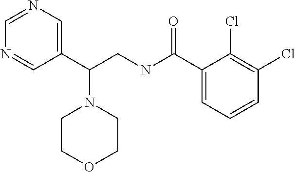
C1=NC=C(C(CNC(C2=CC=CC(Cl)=C2Cl)=O)N2CCOCC2)C=N1
